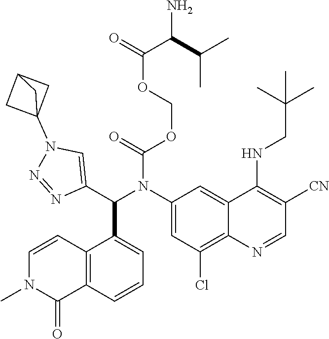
C(C(N)C(C)C)(OCOC(=O)N(C1=CC(Cl)=C2C(=C1)C(NCC(C)(C)C)=C([CN])C=N2)C(C1=CN(C23CC(C2)C3)N=N1)C1=CC=CC2=C1C=CN(C)C2=O)=O
